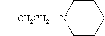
C[CH2CH2]N1CCCCC1
